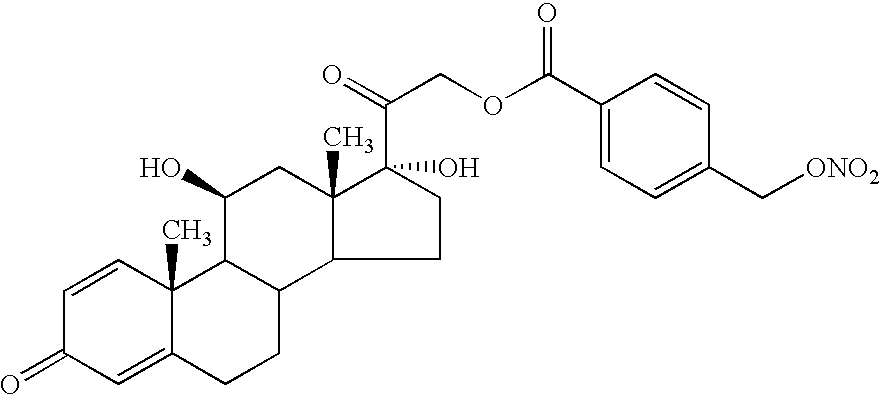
C1=CC2(C)C(=CC1=O)CCC1C2C(O)CC2(C)C1CCC2(C(COC(C1=CC=C(C[ONO2])C=C1)=O)=O)O
